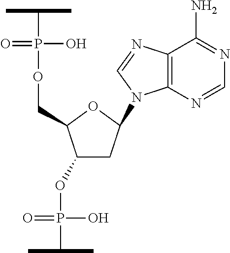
CC(C)P(OC1CC(N2C3=C(C(N)=NC=N3)N=C2)OC1COP(C(C)C)(O)=O)(O)=O
